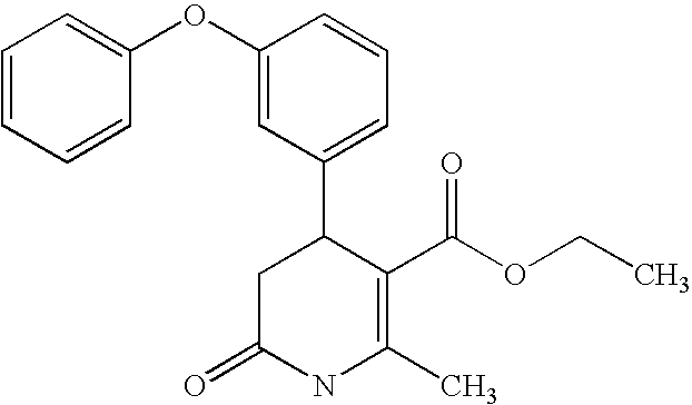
C1(OC2=CC=CC=C2)=CC(C2CC(=O)NC(C)=C2C(OCC)=O)=CC=C1
